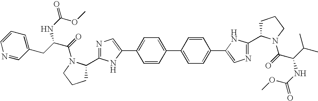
C1CCN(C(=O)C(NC(=O)OC)C(C)C)C1C1=NC=C(C2=CC=C(C3=CC=C(C4=CN=C(C5CCCN5C(=O)C(CC5=CC=CN=C5)NC(=O)OC)N4)C=C3)C=C2)N1
